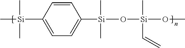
C[Si](C)(C)C1=CC=C([Si](C)(C)O[Si](C)(C=C)OC)C=C1
